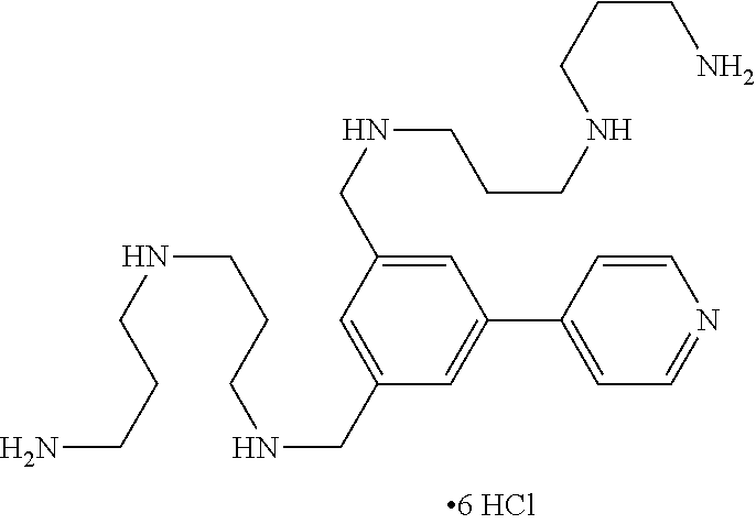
C(CNCCCNCC1=CC(CNCCCNCCCN)=CC(C2=CC=NC=C2)=C1)CN
